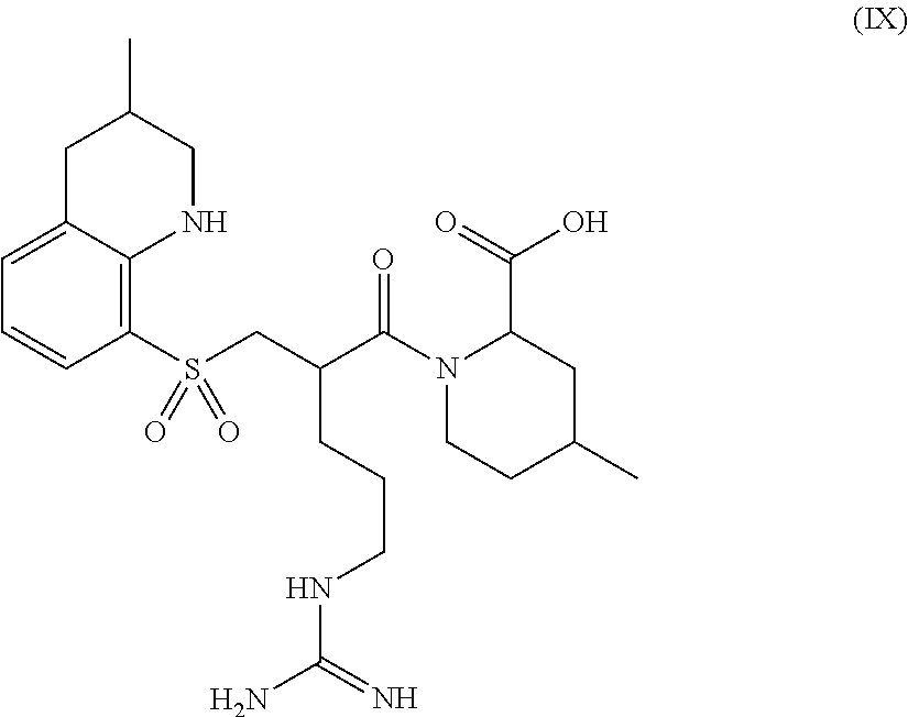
C1=C2C(=C(S(CC(C(N3CCC(C)CC3C(=O)O)=O)CCCNC(N)=N)(=O)=O)C=C1)NCC(C)C2
